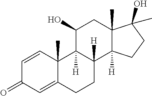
C1=CC2(C)C(=CC1=O)CCC1([H])C2([H])C(O)CC2(C)C1([H])CCC2(O)C
